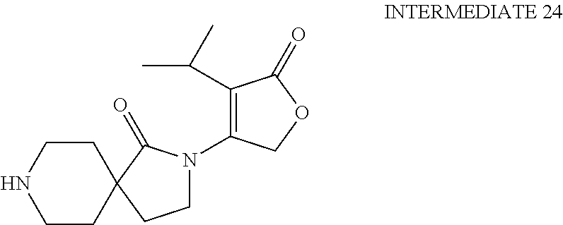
C1CNCCC12CCN(C1=C(C(C)C)C(=O)OC1)C2=O
